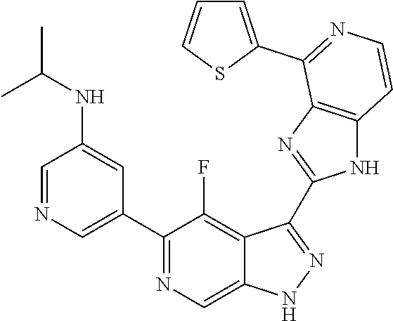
C1=NC=C(C2=NC=C3C(=C2F)C(C2=NC4=C(N2)C=CN=C4C2=CC=CS2)=NN3)C=C1NC(C)C
